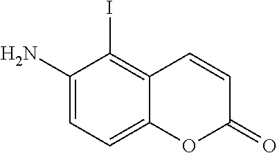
C1(N)=CC=C2C(=C1I)C=CC(=O)O2
